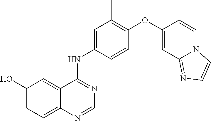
C12=CC=C(O)C=C1C(NC1=CC(C)=C(OC3=CC4=NC=CN4C=C3)C=C1)=NC=N2
